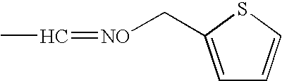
C1=C(C[NO]=CC)SC=C1
